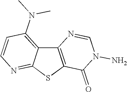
C12=C(SC3=NC=CC(N(C)C)=C13)C(=O)N(N)C=N2
